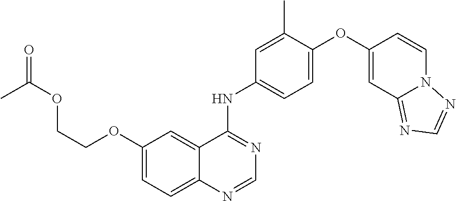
C1(OCCOC(=O)C)=CC=C2C(=C1)C(NC1=CC=C(OC3=CC4=NC=NN4C=C3)C(C)=C1)=NC=N2
